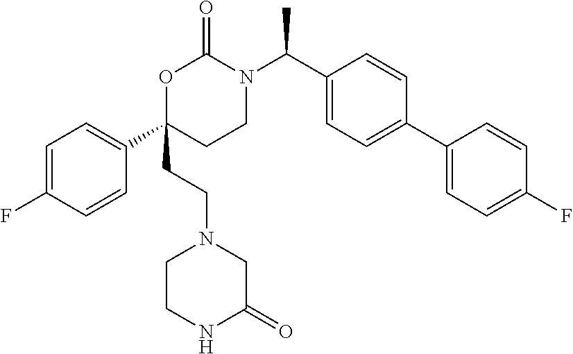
C1=C(F)C=CC(C2(CCN3CCNC(=O)C3)CCN(C(C3=CC=C(C4=CC=C(F)C=C4)C=C3)C)C(=O)O2)=C1
